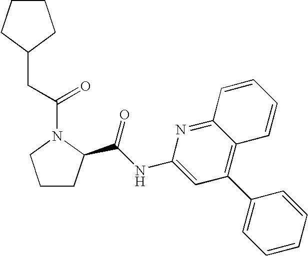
C1CC(C(NC2=CC(C3=CC=CC=C3)=C3C(=N2)C=CC=C3)=O)N(C(CC2CCCC2)=O)C1
